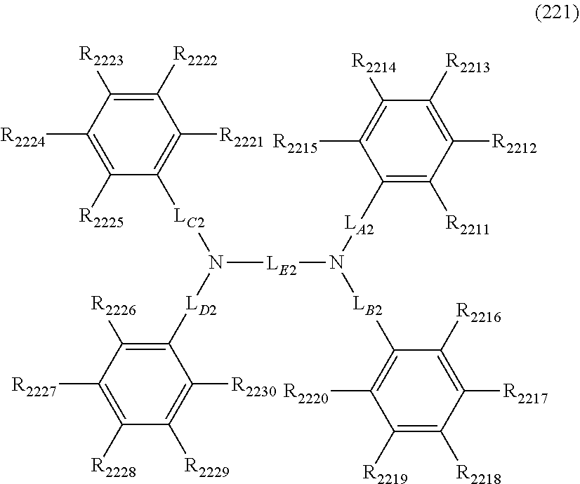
C1([R2224])=C([R2225])C([LC2]N([LE2]N([LA2]C2=C([R2211])C([R2212])=C([R2213])C([R2214])=C2[R2215])[LB2]C2=C([R2220])C([R2219])=C([R2218])C([R2217])=C2[R2216])[LD2]C2=C([R2226])C([R2227])=C([R2228])C([R2229])=C2[R2230])=C([R2221])C([R2222])=C1[R2223]
